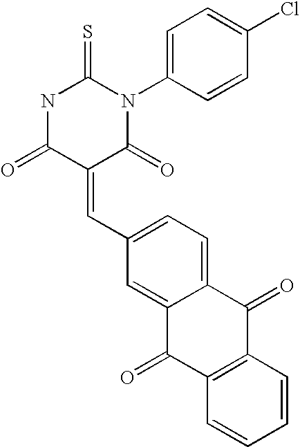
N1C(=O)C(=CC2=CC=C3C(=C2)C(=O)C2=C(C3=O)C=CC=C2)C(=O)N(C2=CC=C(Cl)C=C2)C1=S
